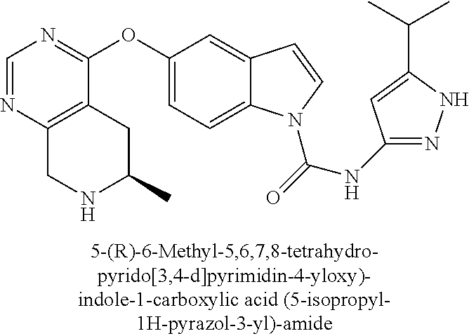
O(C1=CC=C2C(=C1)C=CN2C(=O)NC1=NNC(C(C)C)=C1)C1=NC=NC2=C1CC(C)NC2
